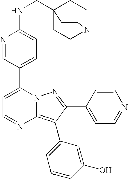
N1=CC(C2=CC=NC3=C(C4=CC=CC(O)=C4)C(C4=CC=NC=C4)=NN23)=CC=C1NCC12CCN(CC1)CC2
